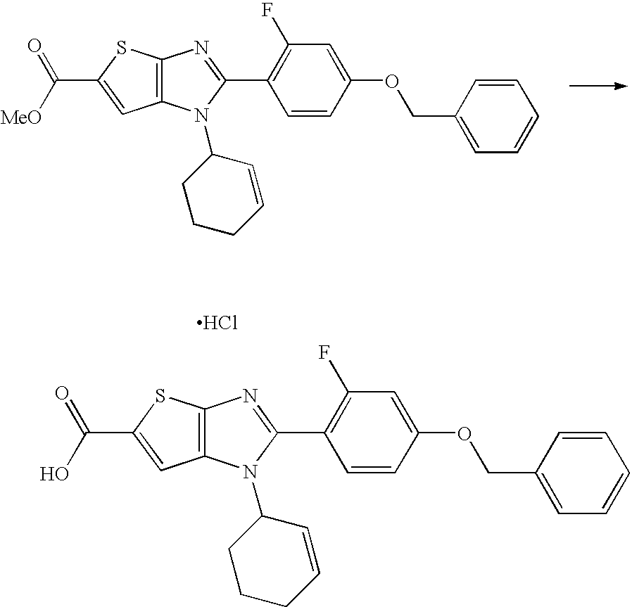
C12=C(N(C3CCCC=C3)C(C3=C(F)C=C(OCC4=CC=CC=C4)C=C3)=N1)C=C(C(=O)[MeO])S2.C12=C(N(C3CCCC=C3)C(C3=C(F)C=C(OCC4=CC=CC=C4)C=C3)=N1)C=C(C(=O)O)S2.Cl
